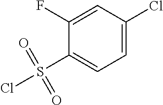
C1(F)=CC(Cl)=CC=C1S(Cl)(=O)=O
